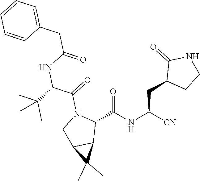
C1(C(NC([CN])CC2CCNC2=O)=O)N(C(=O)C(C(C)(C)C)NC(CC2=CC=CC=C2)=O)CC2C1C2(C)C
